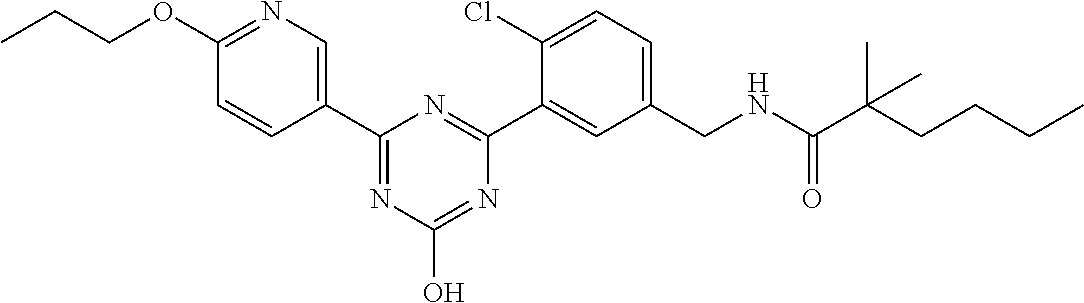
C1(C2=CN=C(OCCC)C=C2)=NC(O)=NC(C2=CC(CNC(C(CCCC)(C)C)=O)=CC=C2Cl)=N1
